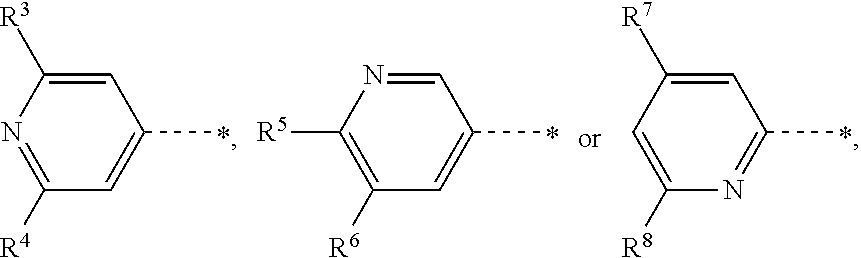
C1=C([R3])N=C([R4])C=C1C.C1=NC([R5])=C([R6])C=C1C.C1=C([R7])C=C([R8])N=C1C
